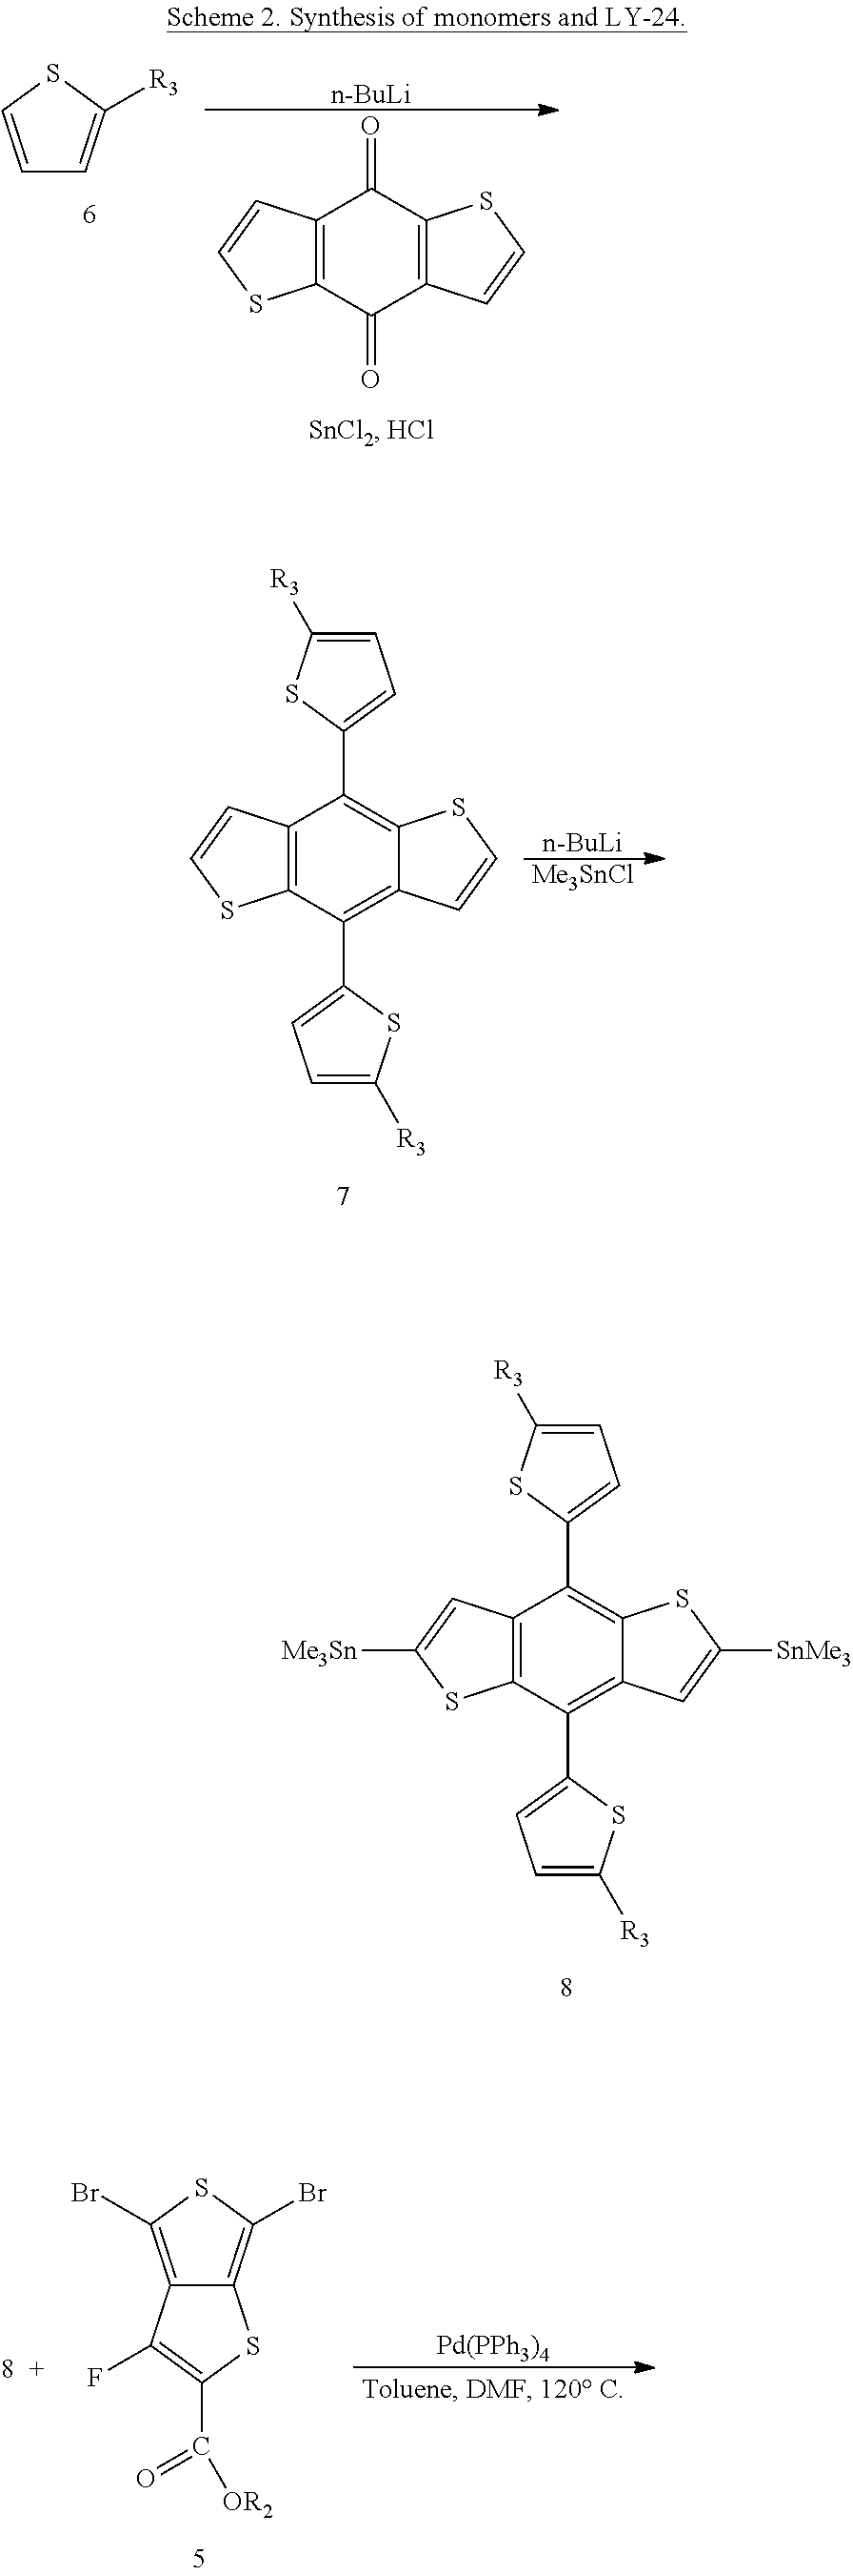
C12=C(C(C3=CC=C([R3])S3)=C3C(=C1C1=CC=C([R3])S1)SC([SnMe3])=C3)SC([Me3Sn])=C2.C12=C(C(C3=CC=C([R3])S3)=C3C(=C1C1=CC=C([R3])S1)SC=C3)SC=C2.[n-BuLi].[Me3SnCl].C12=C(Br)SC(Br)=C1SC(C([OR2])=O)=C2F.[Pd(PPh3)4].C12=C(C(=O)C3=C(C1=O)SC=C3)SC=C2.[n-BuLi].C1=CSC([R3])=C1
